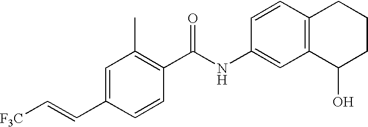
C1=C(C=C[F3C])C=CC(C(NC2=CC3=C(C=C2)CCCC3O)=O)=C1C
